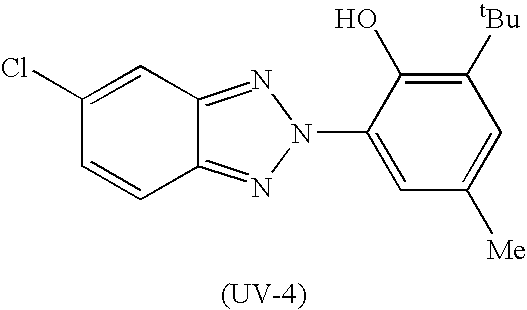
C1([tBu])=C(O)C(N2N=C3C(=N2)C=CC(Cl)=C3)=CC([Me])=C1.[(UV-4)]
